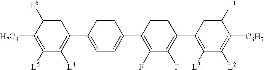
[H7C3]C1=C([L5])C([L4])=C(C2=CC=C(C3=C(F)C(F)=C(C4=C([L3])C([L2])=C([C3H7])C([L1])=C4)C=C3)C=C2)C=C1[L6]
